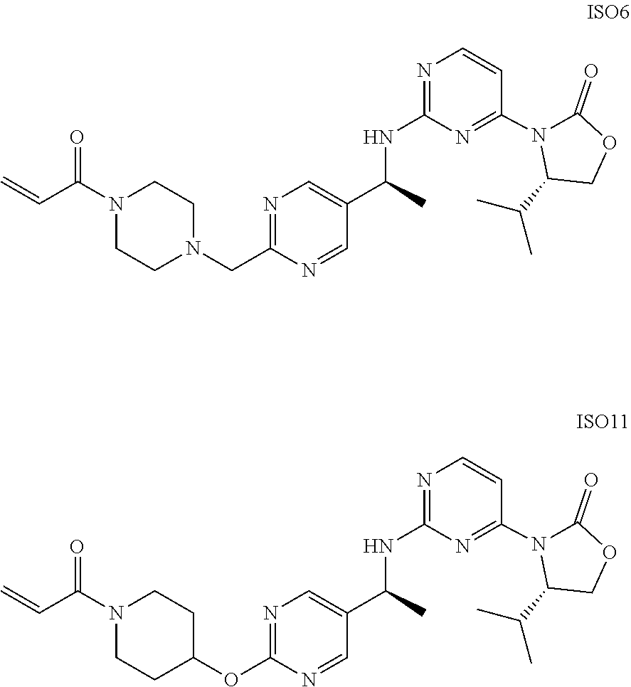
N1=C(CN2CCN(C(C=C)=O)CC2)N=CC(C(C)NC2=NC=CC(N3C(C(C)C)COC3=O)=N2)=C1.N1=C(OC2CCN(C(C=C)=O)CC2)N=CC(C(C)NC2=NC=CC(N3C(C(C)C)COC3=O)=N2)=C1
